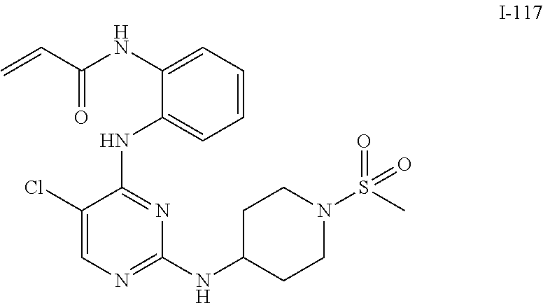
C=CC(NC1=CC=CC=C1NC1=NC(NC2CCN(S(C)(=O)=O)CC2)=NC=C1Cl)=O
